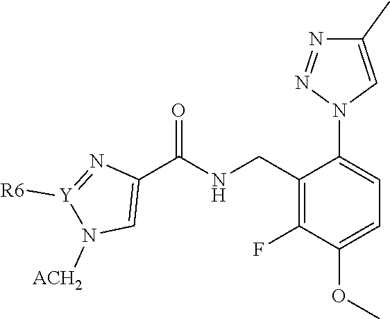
N1=NN(C2=CC=C(OC)C(F)=C2CNC(C2=CN([ACH2])[Y]([R6])=N2)=O)C=C1C
